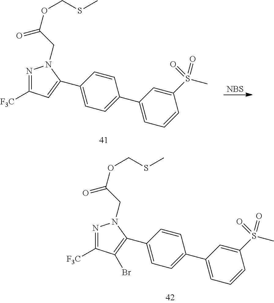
C1(C2=C(Br)C([F3C])=NN2CC(OCSC)=O)=CC=C(C2=CC=CC(S(C)(=O)=O)=C2)C=C1.[NBS].C1(C2=CC([F3C])=NN2CC(OCSC)=O)=CC=C(C2=CC=CC(S(C)(=O)=O)=C2)C=C1
